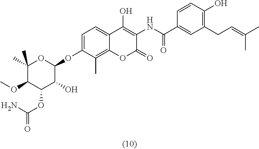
C1=C(OC2OC(C)(C)C(OC)C(OC(N)=O)C2O)C(C)=C2C(=C1)C(O)=C(NC(C1=CC(CC=C(C)C)=C(O)C=C1)=O)C(=O)O2
